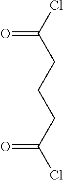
ClC(CCCC(Cl)=O)=O
